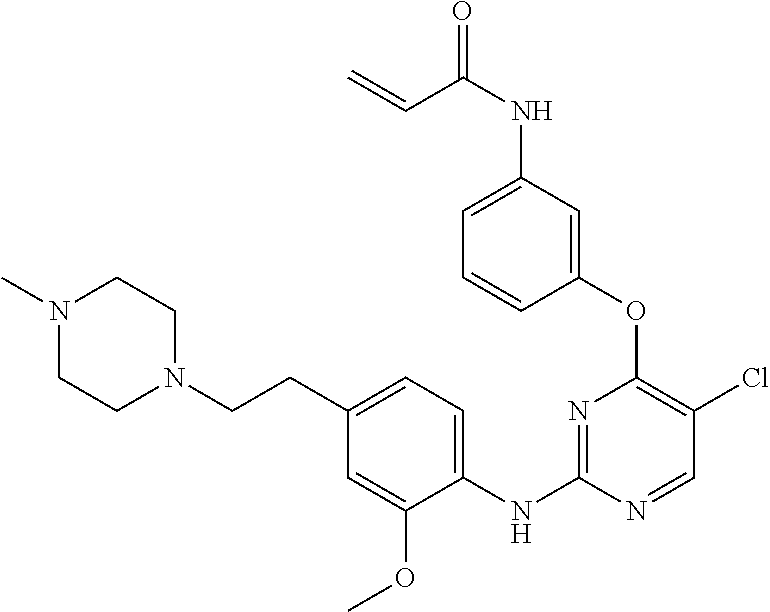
C1(OC2=C(Cl)C=NC(NC3=CC=C(CCN4CCN(C)CC4)C=C3OC)=N2)=CC(NC(=O)C=C)=CC=C1
